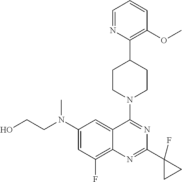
C1=NC(C2CCN(C3=NC(C4(F)CC4)=NC4=C(F)C=C(N(C)CCO)C=C43)CC2)=C(OC)C=C1
